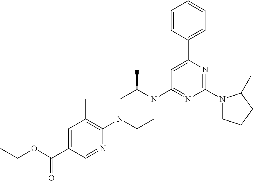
O(C(C1=CC(C)=C(N2CCN(C3=NC(N4CCCC4C)=NC(C4=CC=CC=C4)=C3)C(C)C2)N=C1)=O)CC
